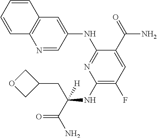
C12=C(C=C(NC3=NC(NC(C(=O)N)(CC4COC4)[H])=C(F)C=C3C(=O)N)C=N1)C=CC=C2
